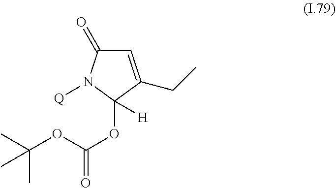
C1=C(CC)C(OC(=O)OC(C)(C)C)([H])N([Q])C1=O
